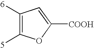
C1([6])=C([5])OC([COOH])=C1
